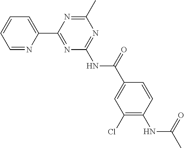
C1=NC(C2=NC(NC(C3=CC(Cl)=C(NC(C)=O)C=C3)=O)=NC(C)=N2)=CC=C1
